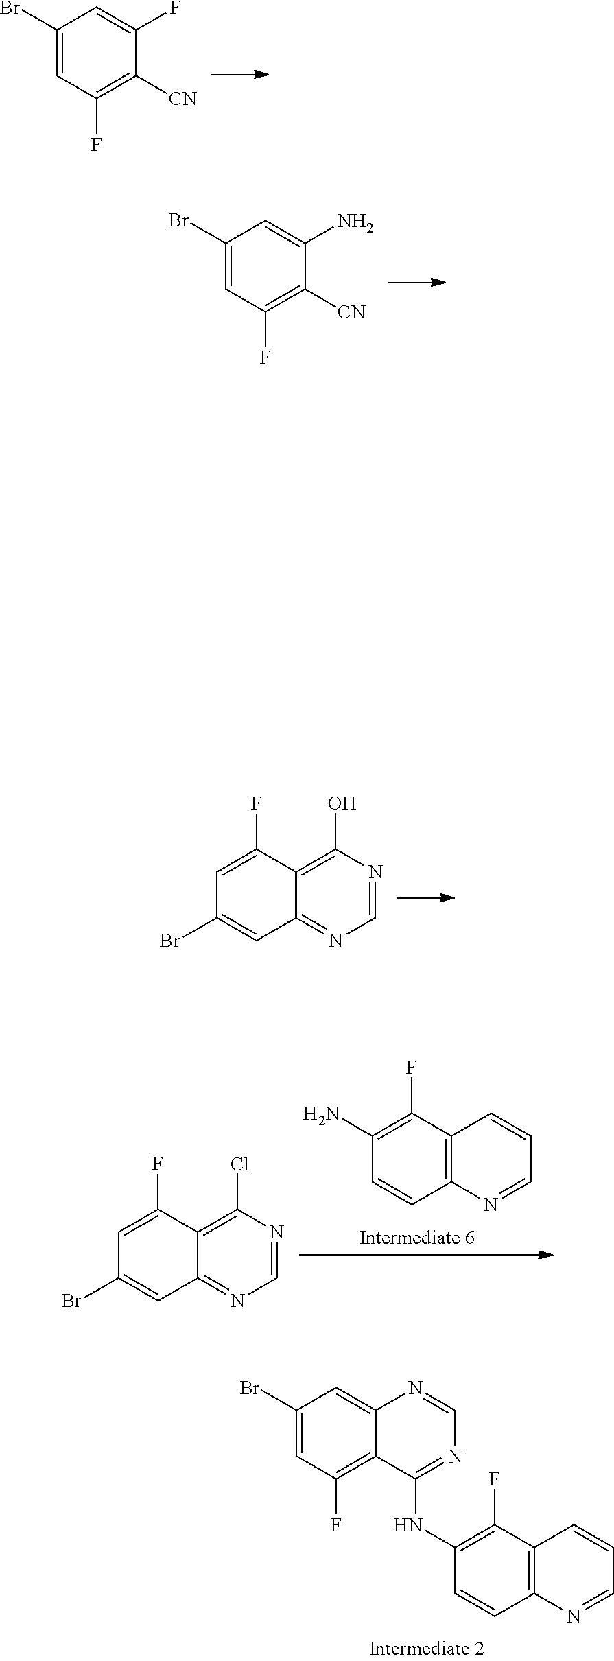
C1(Br)=CC(F)=C([CN])C(N)=C1.C1(Br)=CC(F)=C([CN])C(F)=C1.C1=C(F)C2=C(O)N=CN=C2C=C1Br.C1(N)=C(F)C2=C(C=C1)N=CC=C2.C1=C(F)C2=C(Cl)N=CN=C2C=C1Br.C1(Br)=CC(F)=C2C(=C1)N=CN=C2NC1=C(F)C2=C(C=C1)N=CC=C2
